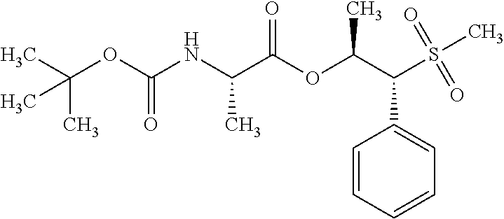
C1=CC=CC=C1C(C(C)OC(C(NC(OC(C)(C)C)=O)C)=O)S(C)(=O)=O
